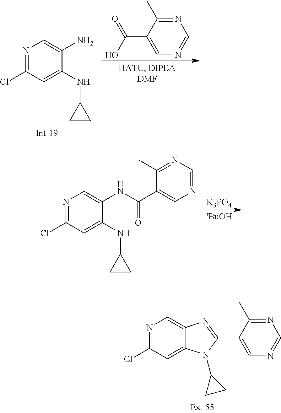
N1=C(Cl)C=C(NC2CC2)C(N)=C1.N1=C(C)C(C(O)=O)=CN=C1.N1=C(Cl)C=C(NC2CC2)C(NC(C2=CN=CN=C2C)=O)=C1.[tBuOH].[K3PO4].N1=C(Cl)C=C2C(=C1)N=C(C1=CN=CN=C1C)N2C1CC1
